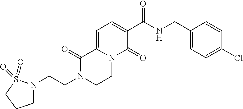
N1(CCN2CCCS2(=O)=O)CCN2C(=CC=C(C(NCC3=CC=C(Cl)C=C3)=O)C2=O)C1=O
